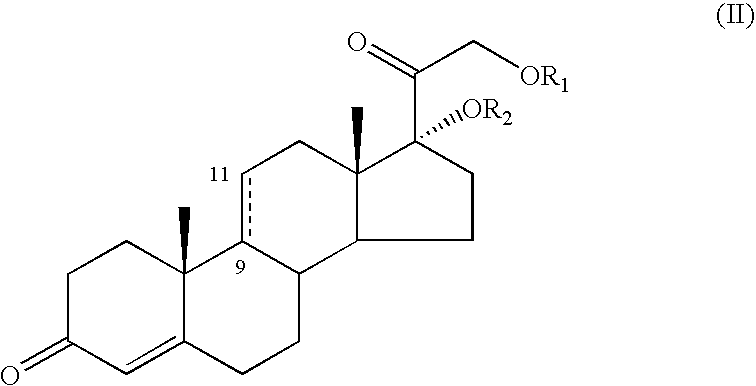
C1=C2C(C)(CCC1=O)c1cCC3(C)C(C1CC2)CCC3(C(C[OR1])=O)[OR2]
